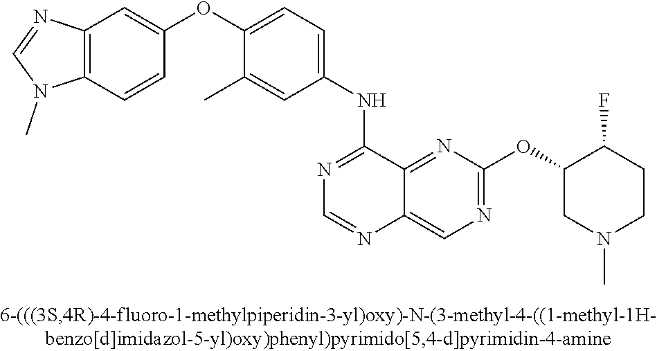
C1(OC2=CC=C(NC3=NC=NC4=CN=C(OC5C(F)CCN(C)C5)N=C34)C=C2C)=CC2=C(C=C1)N(C)C=N2
